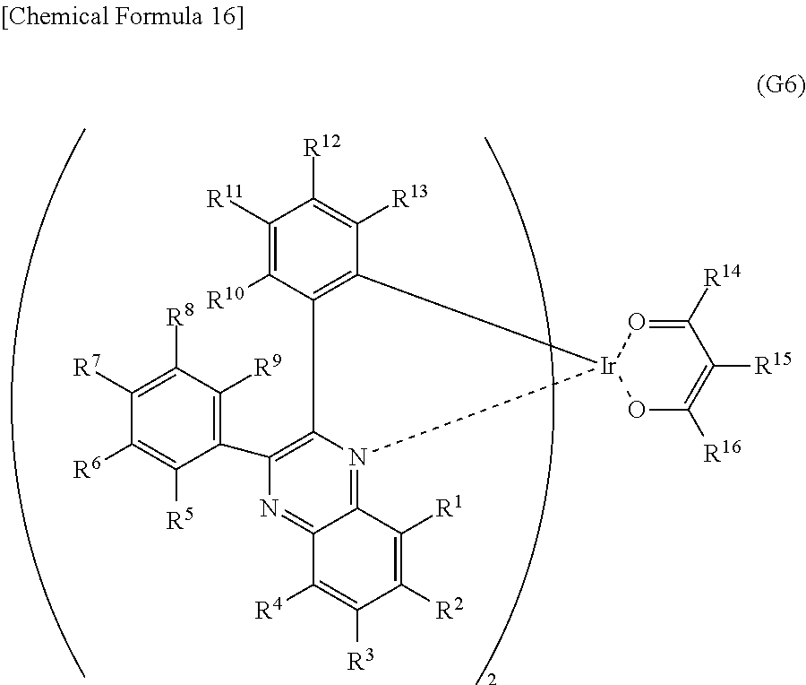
N1=C2C(=N3C(=C1C1=C([R9])C([R8])=C([R7])C([R6])=C1[R5])C1=C([Ir]34OC([R16])=C([R15])C([R14])=O4)C([R13])=C([R12])C([R11])=C1[R10])C([R1])=C([R2])C([R3])=C2[R4]
